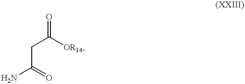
NC(CC([OR14])=O)=O
